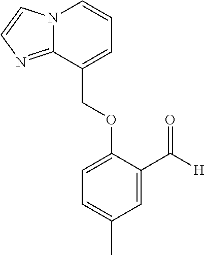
N12C(=NC=C1)C(COC1=CC=C(C)C=C1C([H])=O)=CC=C2
